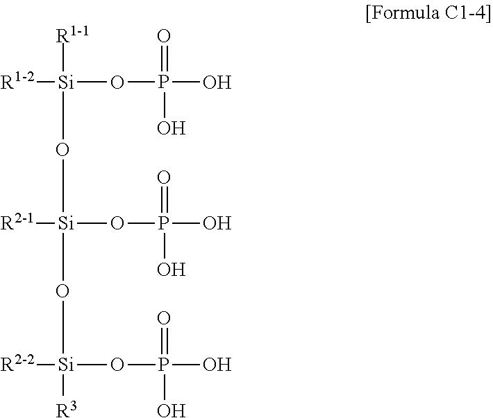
[Si]([R1-1])(O[Si]([R2-1])(OP(=O)(O)O)O[Si]([R3])(OP(O)(=O)O)[R2-2])([R1-2])OP(=O)(O)O
